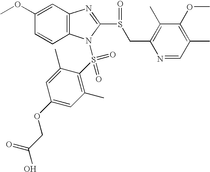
C1=CC(OC)=CC2=C1N(S(C1=C(C)C=C(OCC(O)=O)C=C1C)(=O)=O)C(S(CC1=C(C)C(OC)=C(C)C=N1)=O)=N2
